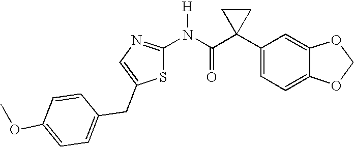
C1(C2(C(N([H])C3=NC=C(CC4=CC=C(OC)C=C4)S3)=O)CC2)=CC=C2C(=C1)OCO2
